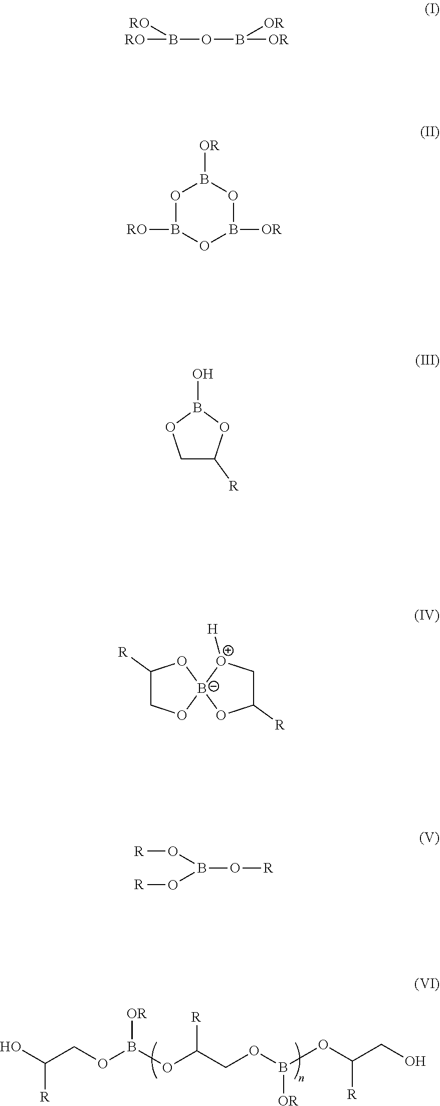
O(C(COB([OR])OC(CO)[R])[R])B(OCC(O)[R])[OR].[RO]B(OB([OR])[OR])[RO].O1B([RO])OB([OR])OB1[OR].C1C([R])OB(O)O1.C1([R])CO[B-]2(O1)[O+]([H])CC([R])O2.[R]OB(O[R])O[R]
